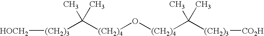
[(CH2)3]([HOCH2])C([(CH2)4]O[(CH2)4]C([(CH2)3][CO2H])(C)C)(C)C
